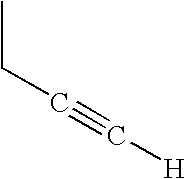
CCC#C[H]
